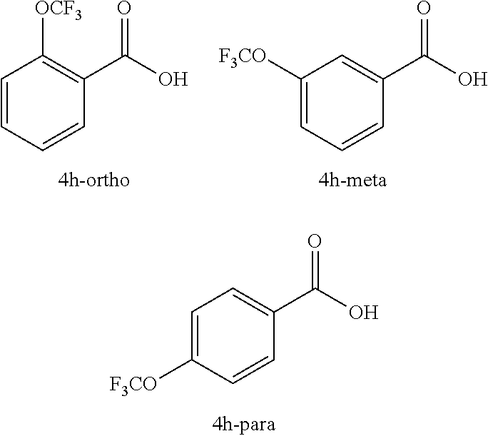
C1=CC=CC(C(O)=O)=C1[OCF3].C1([F3CO])=CC=CC(C(O)=O)=C1.C1=C([F3CO])C=CC(C(O)=O)=C1
